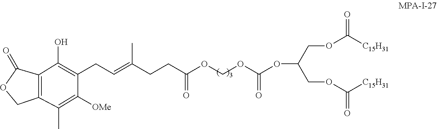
OC1=C(CC=C(C)CCC(=O)OCOC(OC(COC([C15H31])=O)COC([C15H31])=O)=O)C([OMe])=C(C)C2=C1C(=O)OC2
